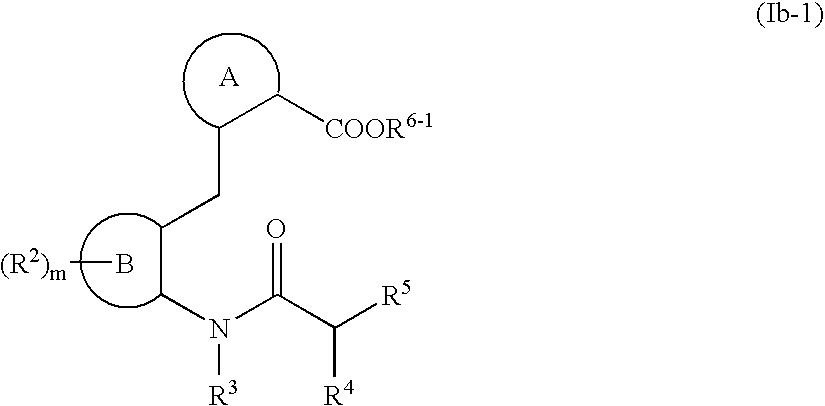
[COOR6-1]CCCCCN(C(C([R5])[R4])=O)[R3].B[(R2)m]
